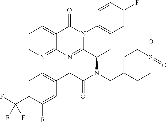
C1=CN=C2C(=C1)C(=O)N(C1=CC=C(F)C=C1)C(C(C)N(CC1CCS(=O)(=O)CC1)C(CC1=CC=C(C(F)(F)F)C(F)=C1)=O)=N2
